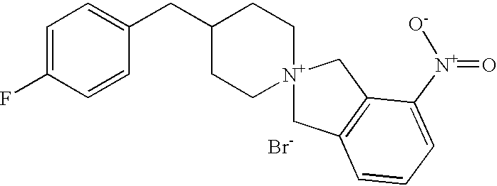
C1=C(F)C=CC(CC2CC[N+]3(CC2)CC2=C(C3)C([N+](=O)[O-])=CC=C2)=C1.[Br-]
